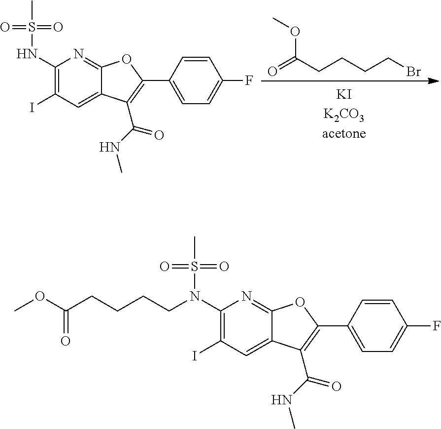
CS(=O)(=O)NC1=C(I)C=C2C(=N1)OC(C1=CC=C(F)C=C1)=C2C(=O)NC.COC(CCCCBr)=O.CS(=O)(=O)N(C1=C(I)C=C2C(=N1)OC(C1=CC=C(F)C=C1)=C2C(=O)NC)CCCCC(=O)OC
